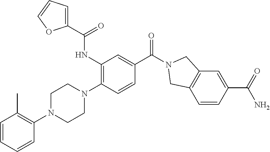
C1=CC=CC(N2CCN(C3=C(NC(C4=CC=CO4)=O)C=C(C(=O)N4CC5=C(C=CC(C(=O)N)=C5)C4)C=C3)CC2)=C1C
